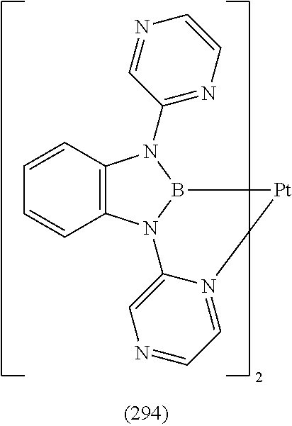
C12=C(N3B(N1C1=NC=CN=C1)[Pt]N1=CC=NC=C31)C=CC=C2
